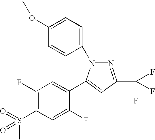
FC1=CC(S(=O)(=O)C)=C(F)C=C1C1=CC(C(F)(F)F)=NN1C1=CC=C(OC)C=C1
